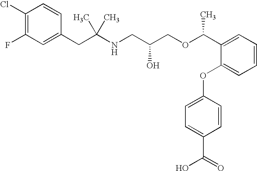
C1(CC(NCC(COC(C2=CC=CC=C2OC2=CC=C(C(=O)O)C=C2)C)O)(C)C)=CC(F)=C(Cl)C=C1
